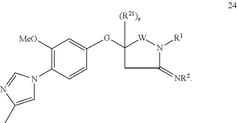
C1(=[NR2])N([R1])[W]C([G]C2=CC([MeO])=C(N3C=C(C)N=C3)C=C2)([(R21)v])C1
